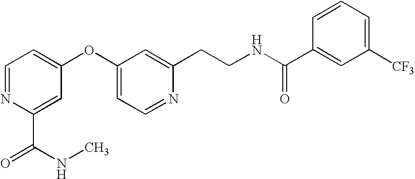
C1=NC(C(NC)=O)=CC(OC2=CC=NC(CCNC(C3=CC([CF3])=CC=C3)=O)=C2)=C1
